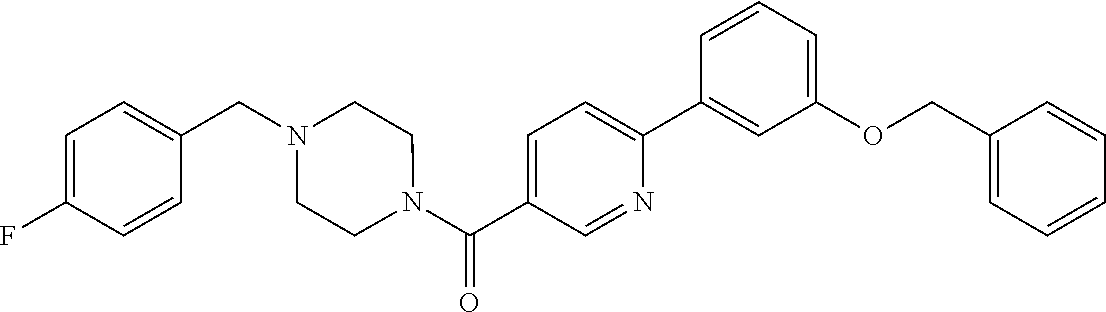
C1=C(OCC2=CC=CC=C2)C=C(C2=CC=C(C(N3CCN(CC4=CC=C(F)C=C4)CC3)=O)C=N2)C=C1
